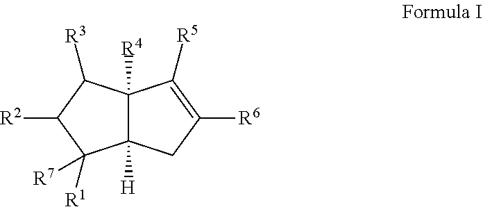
C12([H])C([R4])(C([R3])C([R2])C1([R7])[R1])C([R5])=C([R6])C2
